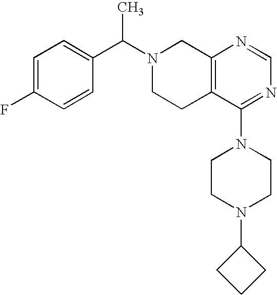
C1(C(N2CCC3=C(C2)N=CN=C3N2CCN(C3CCC3)CC2)C)=CC=C(F)C=C1
